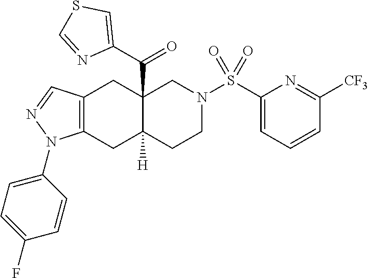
C12=C(CC3([H])C(C(C4=CSC=N4)=O)(C1)CN(S(C1=CC=CC([CF3])=N1)(=O)=O)CC3)N(C1=CC=C(F)C=C1)N=C2
